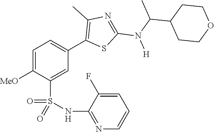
C1=C([MeO])C(S(NC2=NC=CC=C2F)(=O)=O)=CC(C2=C(C)N=C(N(C(C)C3CCOCC3)[H])S2)=C1
